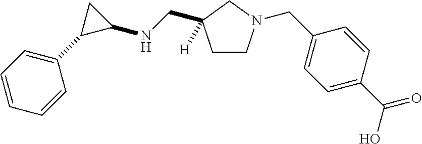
C1=CC=CC(C2C(NCC3([H])CCN(CC4=CC=C(C(=O)O)C=C4)C3)C2)=C1
